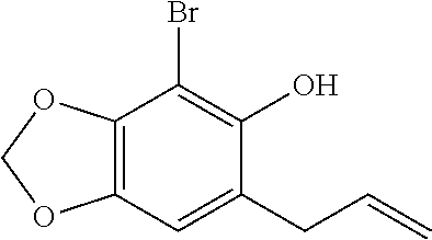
C12=C(OCO1)C(Br)=C(O)C(CC=C)=C2
